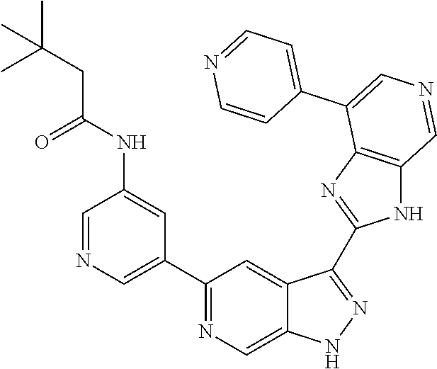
C1(C2=CN=CC(NC(CC(C)(C)C)=O)=C2)=NC=C2C(=C1)C(C1=NC3=C(N1)C=NC=C3C1=CC=NC=C1)=NN2
